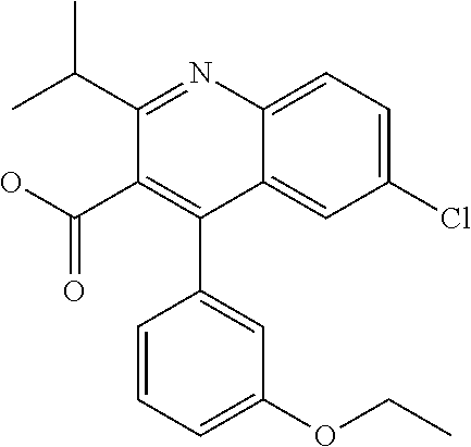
C1(Cl)=CC=C2C(=C1)C(C1=CC(OCC)=CC=C1)=C(C(O)=O)C(C(C)C)=N2
